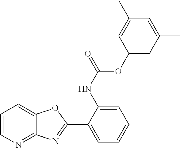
C1(NC(OC2=CC(C)=CC(C)=C2)=O)=CC=CC=C1C1=NC2=NC=CC=C2O1
